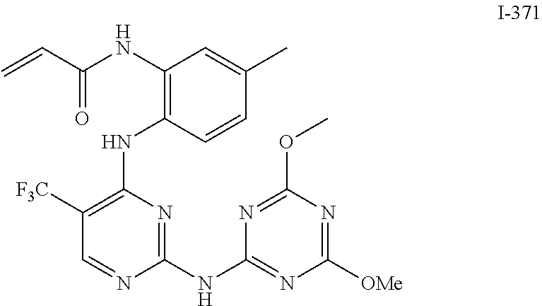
N1=C(NC2=NC([OMe])=NC(OC)=N2)N=CC([F3C])=C1NC1=C(NC(C=C)=O)C=C(C)C=C1
